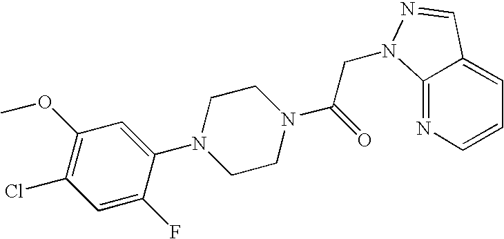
C1=C(F)C(N2CCN(C(CN3C4=NC=CC=C4C=N3)=O)CC2)=CC(OC)=C1Cl
